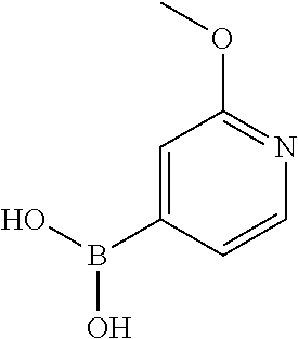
C1=C(B(O)O)C=CN=C1OC
